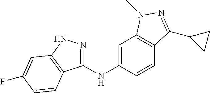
C1(NC2=CC3=C(C=C2)C(C2CC2)=NN3C)=NNC2=C1C=CC(F)=C2
